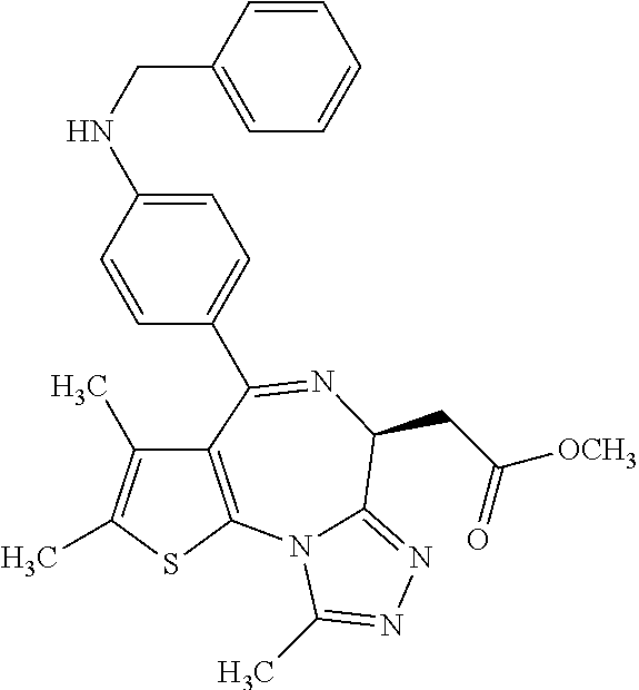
C12=C(SC(C)=C1C)N1C(=NN=C1C)C(CC(=O)[OCH3])N=C2C1=CC=C(NCC2=CC=CC=C2)C=C1
